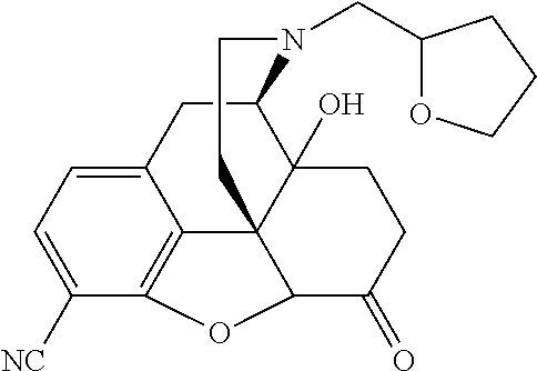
C12CC3=CC=C([NC])C4=C3C3(C1(O)CCC(=O)C3O4)CCN2CC1OCCC1
